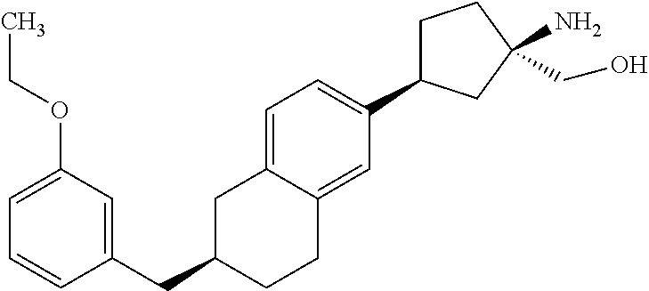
C(C1CCC2=CC(C3CCC(N)(CO)C3)=CC=C2C1)C1=CC(OCC)=CC=C1
